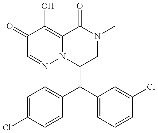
C1(C(C2=CC=C(Cl)C=C2)C2=CC=CC(Cl)=C2)CN(C)C(=O)C2=C(O)C(=O)C=NN12
